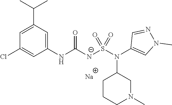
[Na].C1(NC([N-]S(N(C2=CN(C)N=C2)C2CCCN(C)C2)(=O)=O)=O)=CC(C(C)C)=CC(Cl)=C1
